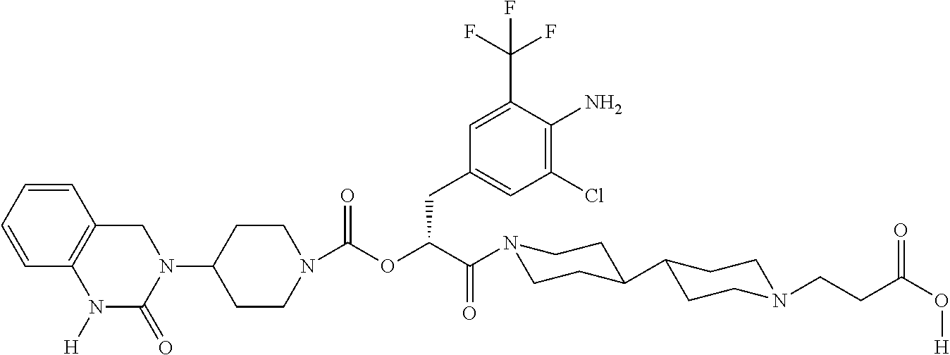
C1(N2C(=O)N([H])C3=C(C=CC=C3)C2)CCN(C(OC(C(=O)N2CCC(C3CCN(CCC(O[H])=O)CC3)CC2)CC2=CC(Cl)=C(N)C(C(F)(F)F)=C2)=O)CC1
